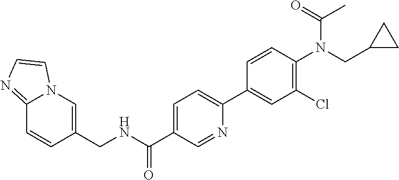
C1=CC(CNC(C2=CC=C(C3=CC(Cl)=C(N(CC4CC4)C(=O)C)C=C3)N=C2)=O)=CN2C=CN=C12
